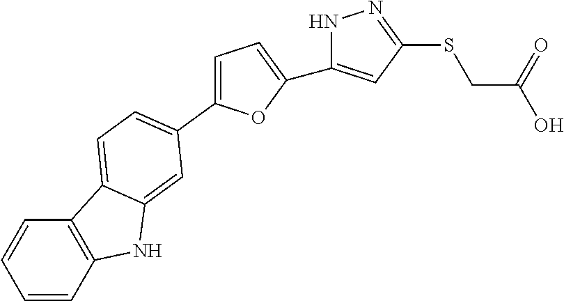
C1=C(C2=CC=C3C4=C(C=CC=C4)NC3=C2)OC(C2=CC(SCC(O)=O)=NN2)=C1
